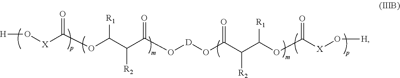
O([X]C(OC(C(C(O[D]OC(C(C(OC([X]O[H])=O)[R1])[R2])=O)=O)[R2])[R1])=O)[H]
